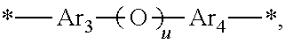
*[Ar3]O[Ar4]*
